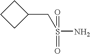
C1(CS(=O)(=O)N)CCC1
